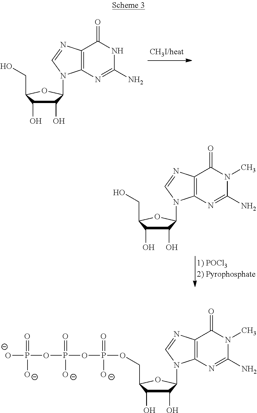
C1(O)C(O)C(CO)OC1N1C2=C(C(=O)NC(N)=N2)N=C1.C1(O)C(O)C(CO)OC1N1C2=C(C(=O)N(C)C(N)=N2)N=C1.C1(O)C(O)C(COP(OP(OP([O-])(=O)[O-])(=O)[O-])(=O)[O-])OC1N1C2=C(C(=O)N(C)C(N)=N2)N=C1
